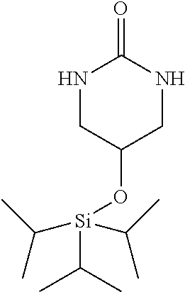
N1CC(O[Si](C(C)C)(C(C)C)C(C)C)CNC1=O
